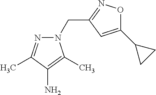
C1(C2CC2)=CC(CN2N=C(C)C(N)=C2C)=NO1
